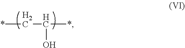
*CC(*)O
